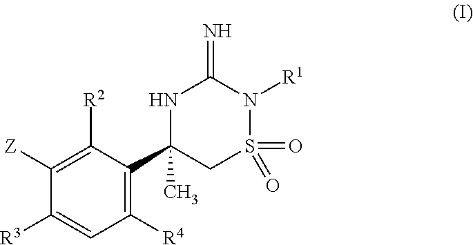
C1([R3])=CC([R4])=C(C2(C)CS(=O)(=O)N([R1])C(=N)N2)C([R2])=C1[Z]
